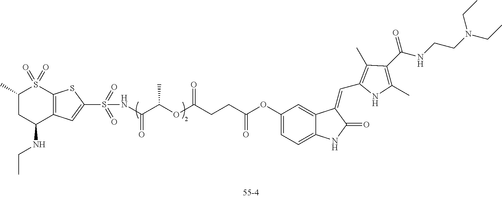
C1(OC(CCC(OC(C(NS(C2=CC3=C(S(=O)(=O)C(C)CC3NCC)S2)(=O)=O)=O)C)=O)=O)=CC=C2C(=C1)C(=CC1=C(C)C(C(NCCN(CC)CC)=O)=C(C)N1)C(=O)N2
